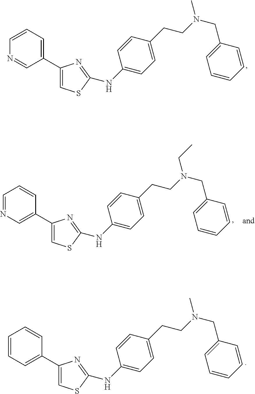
C1=CN=CC(C2=CSC(NC3=CC=C(CCN(CC4=CC=CC=C4)C)C=C3)=N2)=C1.C1=CC(C2=CSC(NC3=CC=C(CCN(CC4=CC=CC=C4)CC)C=C3)=N2)=CN=C1.C1=CC(C2=CSC(NC3=CC=C(CCN(CC4=CC=CC=C4)C)C=C3)=N2)=CC=C1
